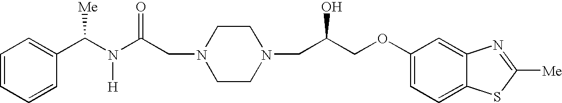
C1(C([Me])N(C(CN2CCN(CC(COC3=CC=C4C(=C3)N=C([Me])S4)O)CC2)=O)[H])=CC=CC=C1
